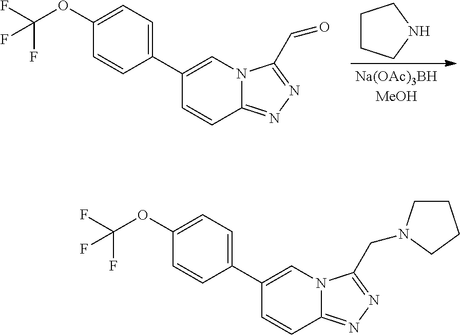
C1=CC2=NN=C(C=O)N2C=C1C1=CC=C(OC(F)(F)F)C=C1.C1CCNC1.C1=CC2=NN=C(CN3CCCC3)N2C=C1C1=CC=C(OC(F)(F)F)C=C1
